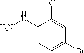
NNC1=CC=C(Br)C=C1Cl
